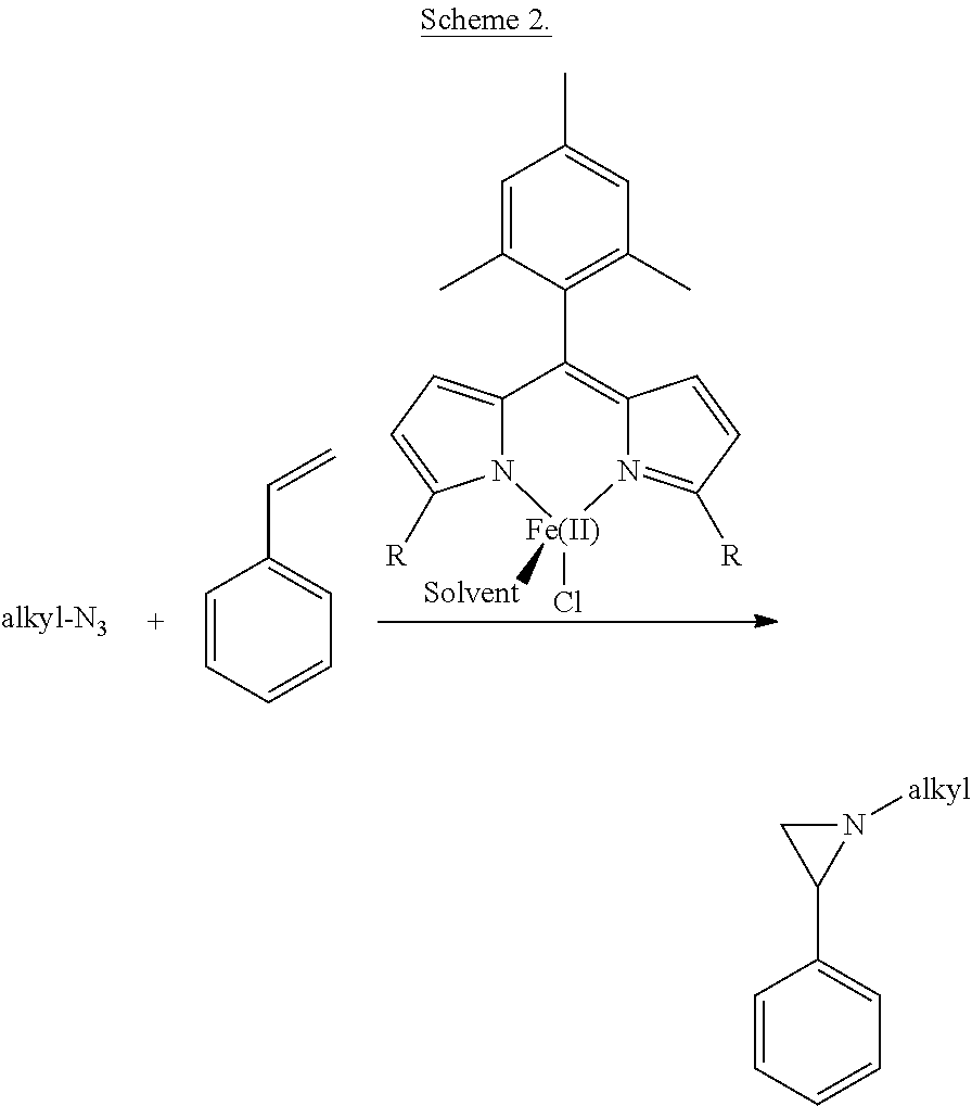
C1=CC=CC=C1C1N([alkyl])C1.C1=CC=CC=C1C=C.C1=C(C)C(C2=C3N(=C([R])C=C3)[Fe](Cl)([Solvent])N3C2=CC=C3[R])=C(C)C=C1C
